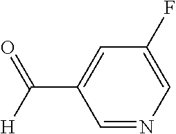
C1=C(C([H])=O)C=NC=C1F
